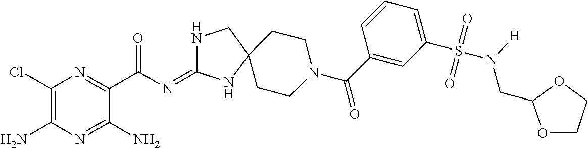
C1(Cl)=C(N)N=C(N)C(C(=O)N=C2NCC3(N2)CCN(C(=O)C2=CC(S(N(CC4OCCO4)[H])(=O)=O)=CC=C2)CC3)=N1
